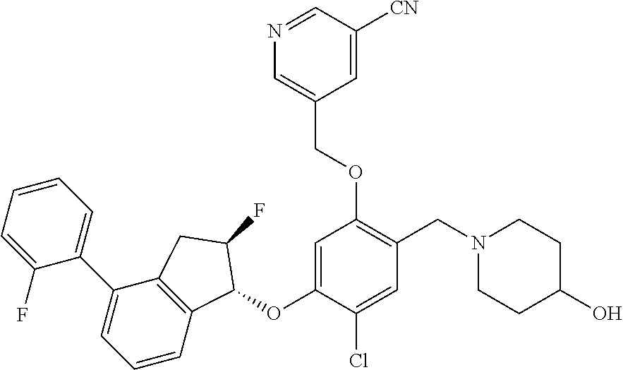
C1(F)=CC=CC=C1C1=CC=CC2=C1CC(F)C2OC1=CC(OCC2=CN=CC([CN])=C2)=C(CN2CCC(O)CC2)C=C1Cl
